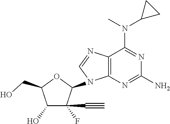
C12=C(N=C(N)N=C1N(C1CC1)C)N(C1C(F)(C#C)C(O)C(CO)O1)C=N2
